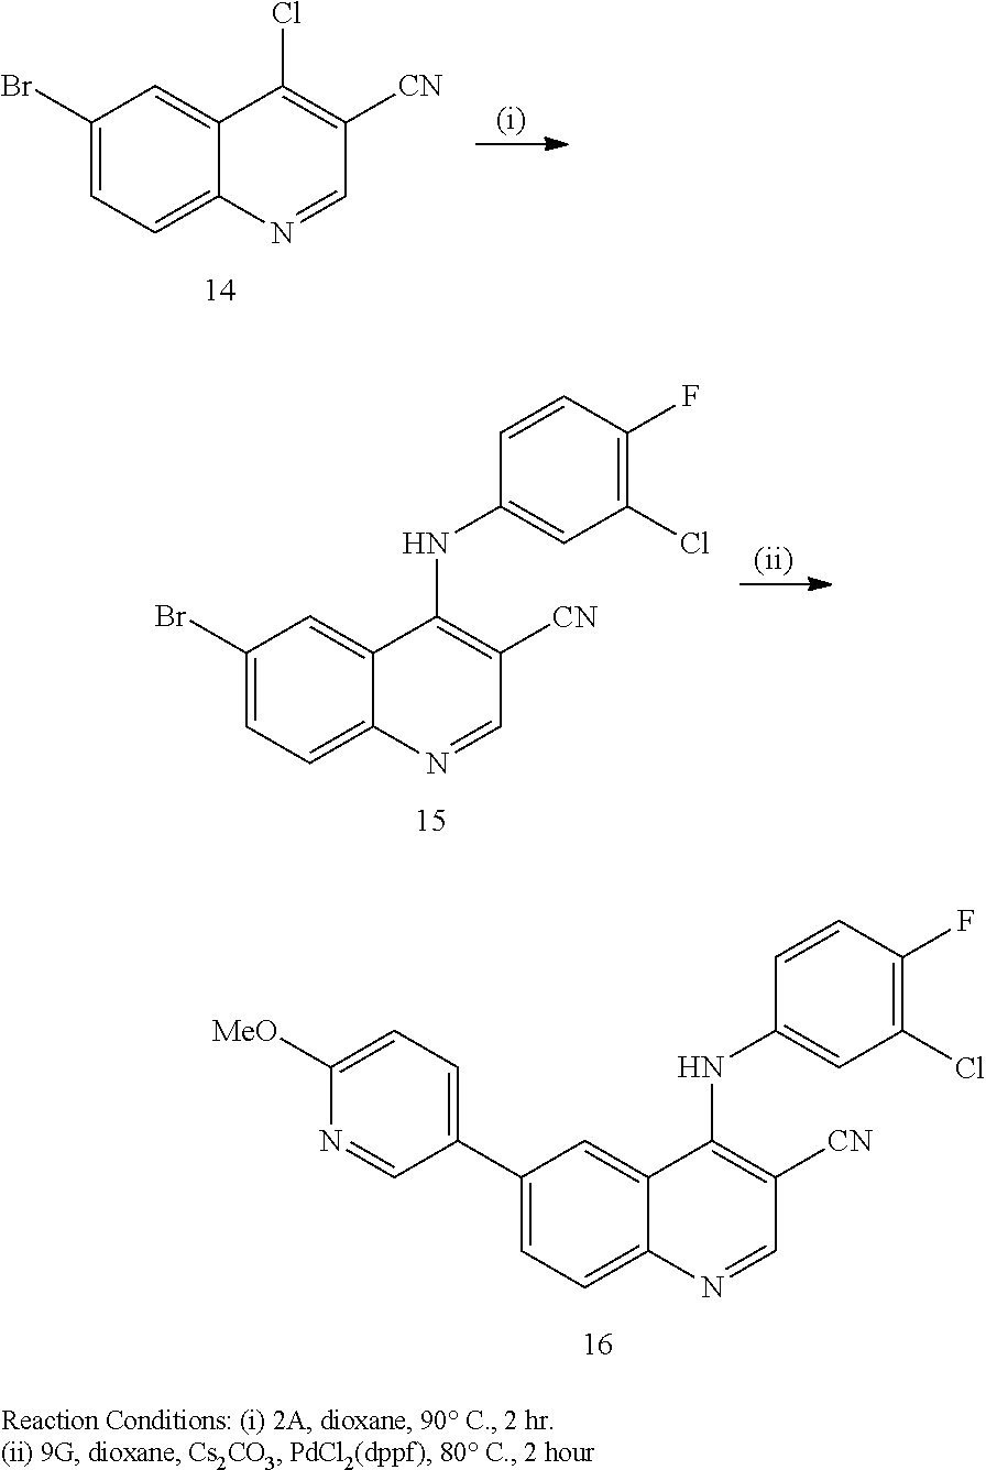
C1(Br)=CC=C2C(=C1)C(Cl)=C([CN])C=N2.C1(Br)=CC=C2C(=C1)C(NC1=CC(Cl)=C(F)C=C1)=C([CN])C=N2.C1(C2=CC=C([MeO])N=C2)=CC=C2C(=C1)C(NC1=CC(Cl)=C(F)C=C1)=C([CN])C=N2
